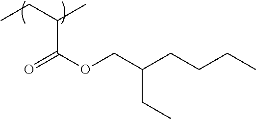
CCC(C)C(OCC(CCCC)CC)=O
